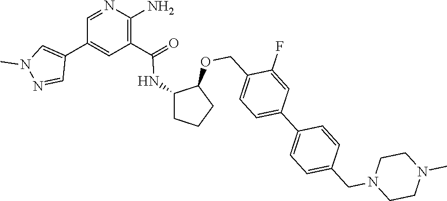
C1=NC(N)=C(C(NC2CCCC2OCC2=CC=C(C3=CC=C(CN4CCN(C)CC4)C=C3)C=C2F)=O)C=C1C1=CN(C)N=C1
